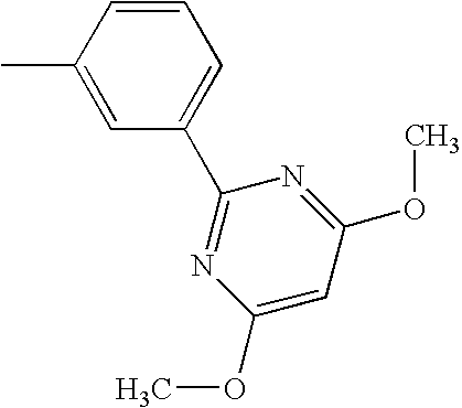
C1(C)=CC(C2=NC(OC)=CC(OC)=N2)=CC=C1
